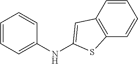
C1=CC=C(NC2=CC3=C(C=CC=C3)S2)C=C1
